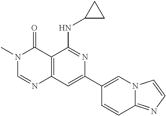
C12=C(C=C(C3=CN4C(=NC=C4)C=C3)N=C1NC1CC1)N=CN(C)C2=O
